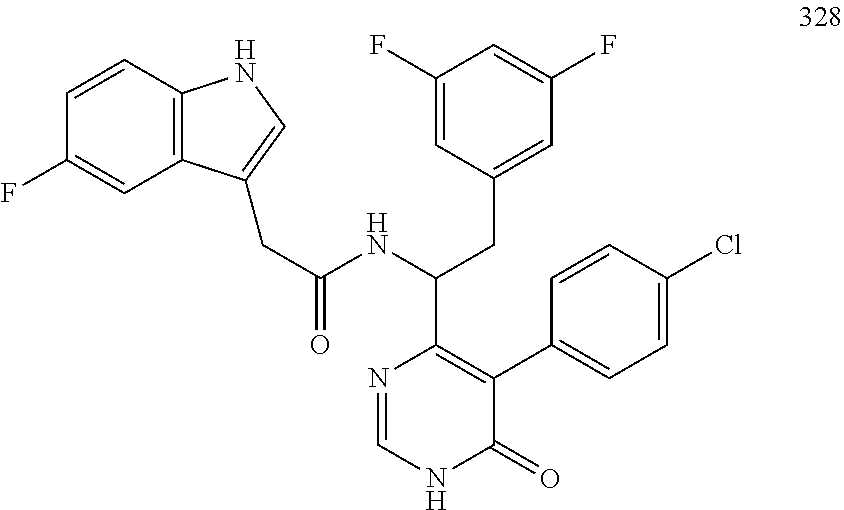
C12=C(C=CC(F)=C1)NC=C2CC(=O)NC(CC1=CC(F)=CC(F)=C1)C1=C(C2=CC=C(Cl)C=C2)C(=O)NC=N1
